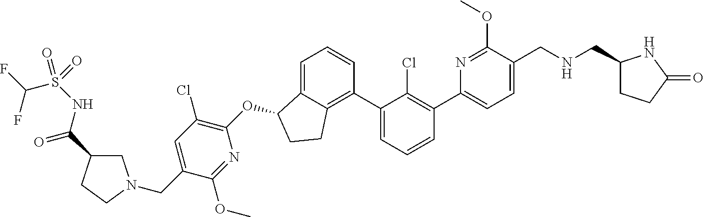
O(C1C2=CC=CC(C3=CC=CC(C4=CC=C(CNCC5CCC(=O)N5)C(OC)=N4)=C3Cl)=C2CC1)C1=C(Cl)C=C(CN2CC(C(NS(C(F)F)(=O)=O)=O)CC2)C(OC)=N1
